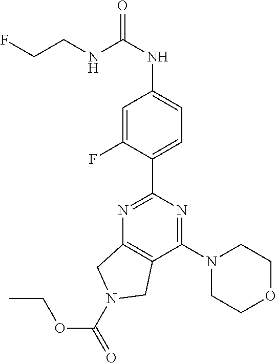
C1(C2=NC3=C(C(N4CCOCC4)=N2)CN(C(=O)OCC)C3)=CC=C(NC(=O)NCCF)C=C1F
